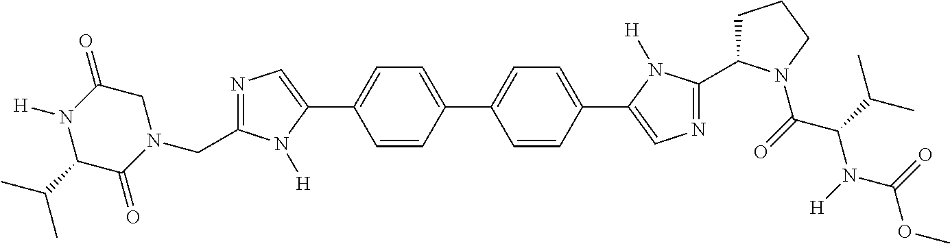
C1=CC(C2=CC=C(C3=CN=C(C4CCCN4C(=O)C(C(C)C)N(C(OC)=O)[H])N3[H])C=C2)=CC=C1C1=CN=C(CN2CC(=O)N([H])C(C(C)C)C2=O)N1[H]
